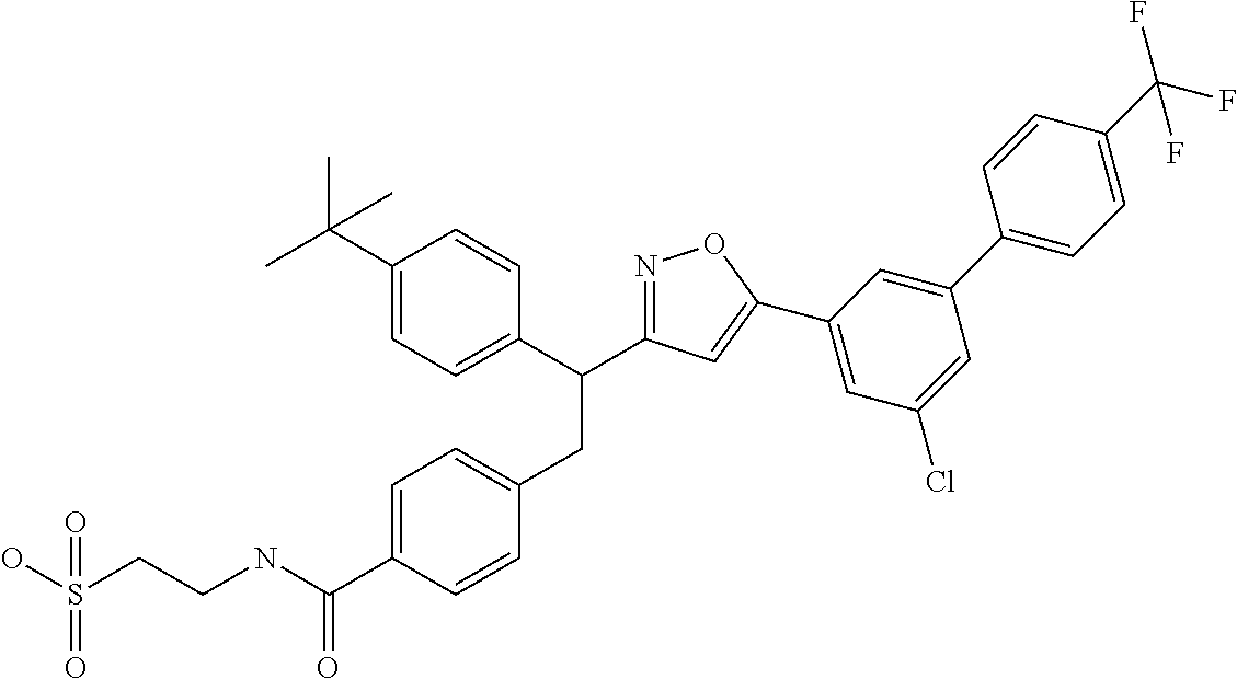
C1=C(C(NCCS(=O)(O)=O)=O)C=CC(CC(C2=CC=C(C(C)(C)C)C=C2)C2=NOC(C3=CC(Cl)=CC(C4=CC=C(C(F)(F)F)C=C4)=C3)=C2)=C1
